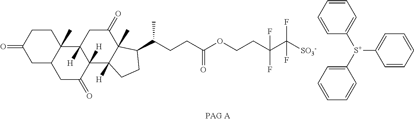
O=C1CC2C(C)(CC1)C1([H])C([H])(C(=O)C2)C2([H])C(C)(C(=O)C1)C(C(CCC(OCCC(F)(F)C([SO3-])(F)F)=O)C)CC2.C1([S+](C2=CC=CC=C2)C2=CC=CC=C2)=CC=CC=C1
